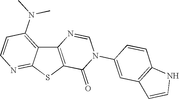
C12=C(SC3=NC=CC(N(C)C)=C13)C(=O)N(C1=CC3=C(C=C1)NC=C3)C=N2
